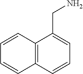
C1=CC2=C(C=C1)C=CC=C2CN
